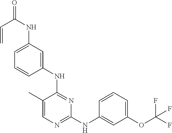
N(C1=NC=C(C)C(NC2=CC(NC(C=C)=O)=CC=C2)=N1)C1=CC(OC(F)(F)F)=CC=C1
